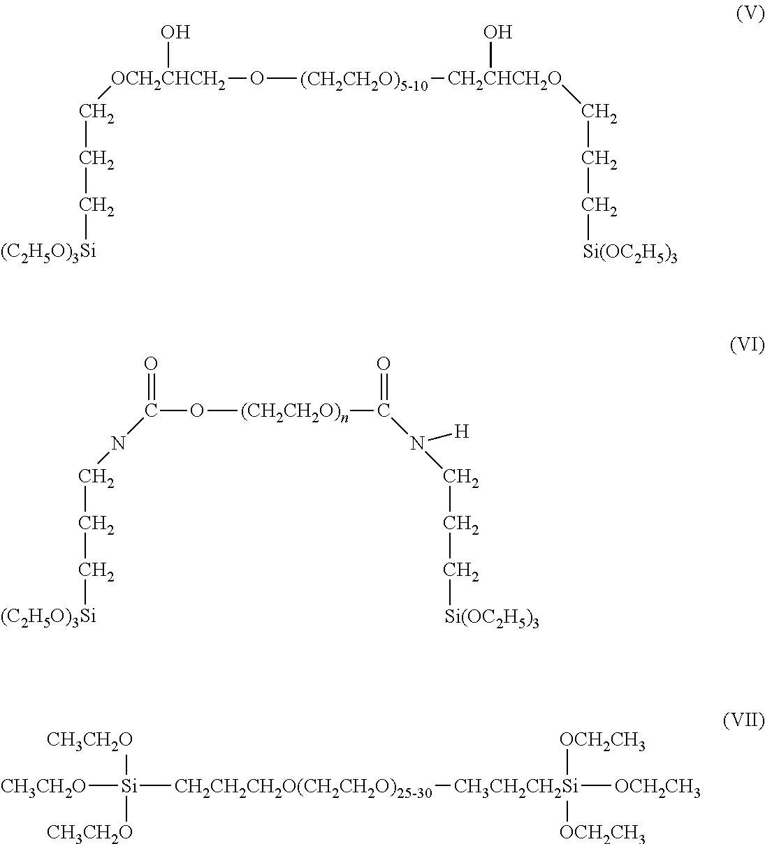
C(CC[(C2H5O)3Si])[OCH2CHCH2](O[(CH2CH2O)5-10][CH2CHCH2O](O)CCC[Si(OC2H5)3])O.O=C(O[(CH2CH2O)n]C(=O)N([H])CCC[Si(OC2H5)3])NCCC[(C2H5O)3Si].[CH3CH2O][Si]([CH3CH2O])([CH3CH2O])[CH2CH2CH2O(CH2CH2O)25-30][CH3CH2CH2Si]([OCH2CH3])([OCH2CH3])[OCH2CH3]
